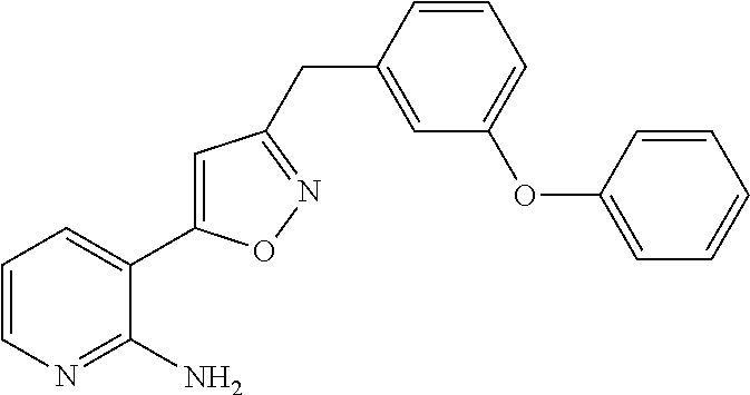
C1=CN=C(N)C(C2=CC(CC3=CC(OC4=CC=CC=C4)=CC=C3)=NO2)=C1
